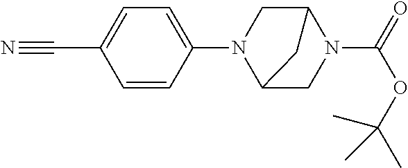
C1=CC(C#N)=CC=C1N1C2CN(C(=O)OC(C)(C)C)C(C1)C2
